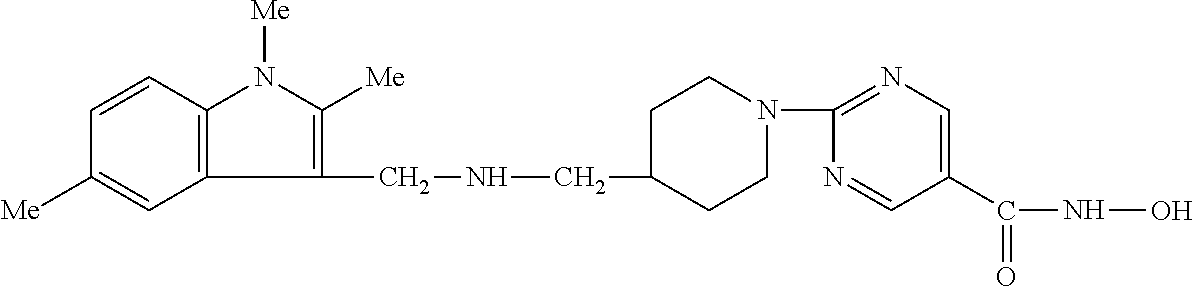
C1(CNCC2CCN(C3=NC=C(C(NO)=O)C=N3)CC2)=C([Me])N([Me])C2=C1C=C([Me])C=C2
